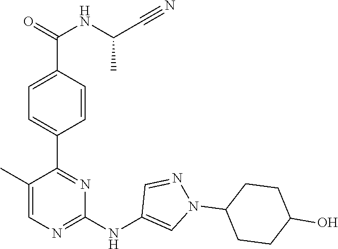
C1(C2=NC(NC3=CN(C4CCC(O)CC4)N=C3)=NC=C2C)=CC=C(C(=O)NC(C#N)C)C=C1
